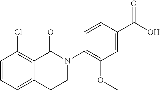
C1=CC=C2C(=C1Cl)C(=O)N(C1=C(OC)C=C(C(O)=O)C=C1)CC2
